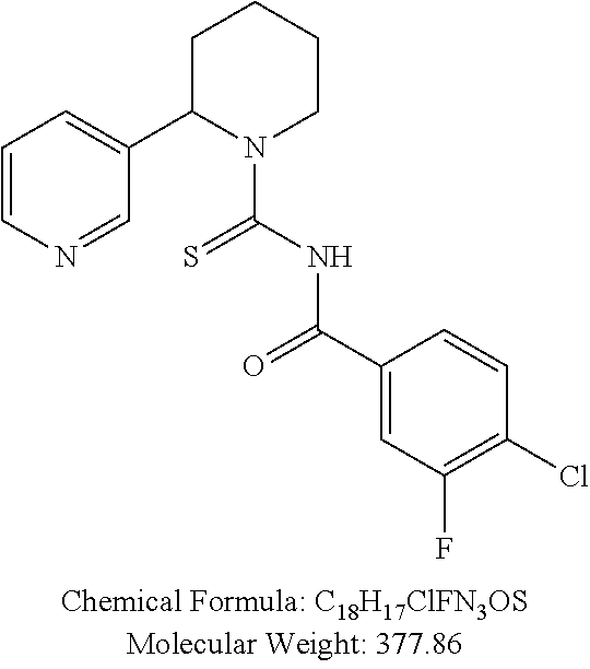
C1=CN=CC(C2N(C(NC(C3=CC(F)=C(Cl)C=C3)=O)=S)CCCC2)=C1
